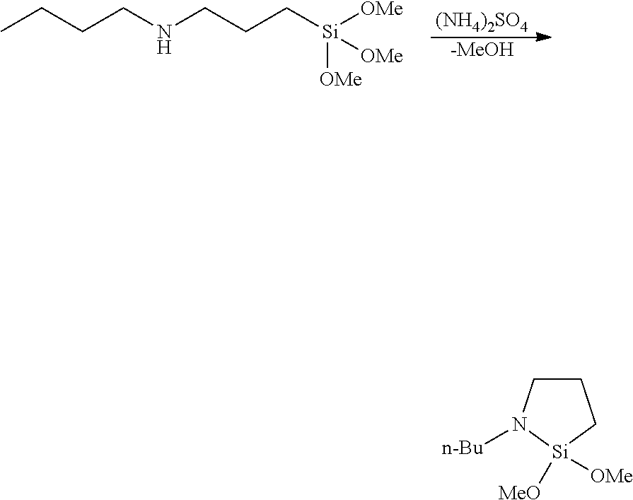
[(NH4)2SO4].[-MeOH].CCCCNCCC[Si]([OMe])([OMe])[OMe].C1CN([n-Bu])[Si]([MeO])([OMe])C1
